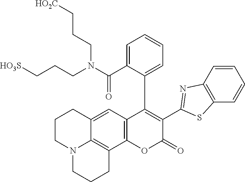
C(CCN(C(C1=CC=CC=C1C1=C(C2=NC3=C(S2)C=CC=C3)C(=O)OC2=C1C=C1C3=C2CCCN3CCC1)=O)CCC[HO3S])[HO2C]
